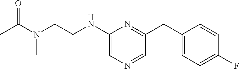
C1(NCCN(C(C)=O)C)=CN=CC(CC2=CC=C(F)C=C2)=N1
